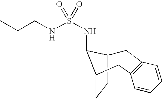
C1C2CCC(C2NS(NCCC)(=O)=O)CC2=C1C=CC=C2
